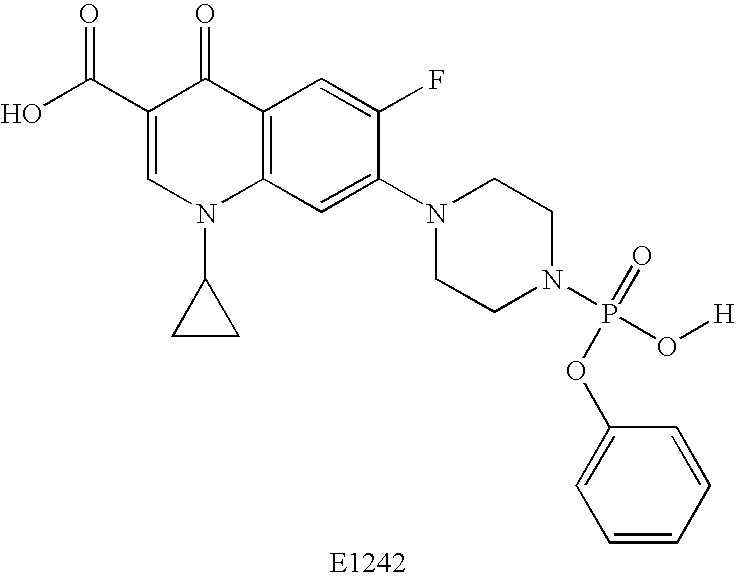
C1(C(O)=O)=CN(C2CC2)C2=C(C1=O)C=C(F)C(N1CCN(P(O[H])(=O)OC3=CC=CC=C3)CC1)=C2
